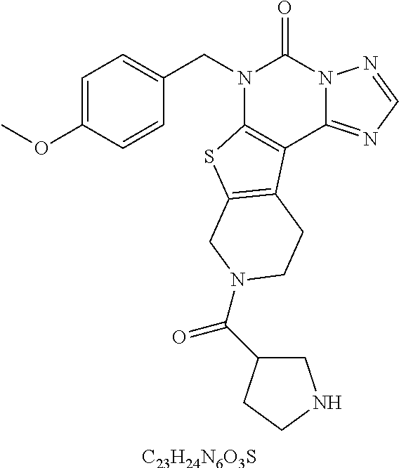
[C23H24N6O3S].C1=C(OC)C=CC(CN2C3=C(C4=NC=NN4C2=O)C2=C(S3)CN(C(=O)C3CNCC3)CC2)=C1
